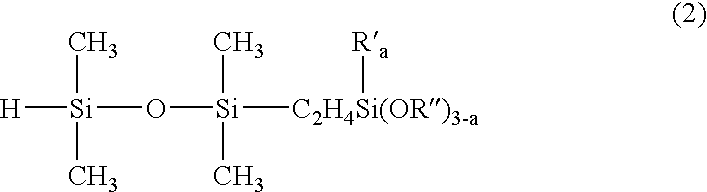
[H][Si](O[Si](C)(C)[C2H4Si(OR)3-a][Ra])(C)C
